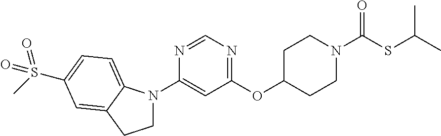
C1N(C2=CC(OC3CCN(C(=O)SC(C)C)CC3)=NC=N2)C2=CC=C(S(C)(=O)=O)C=C2C1
